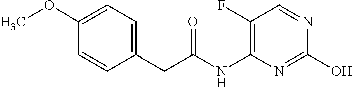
C1(F)=C(NC(CC2=CC=C(OC)C=C2)=O)N=C(O)N=C1
